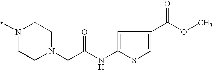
N1(C)CCN(CC(NC2=CC(C(OC)=O)=CS2)=O)CC1
